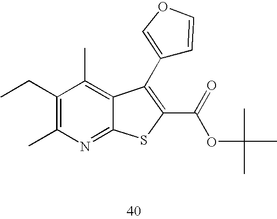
C1(CC)=C(C)N=C2C(=C1C)C(C1=COC=C1)=C(C(=O)OC(C)(C)C)S2
